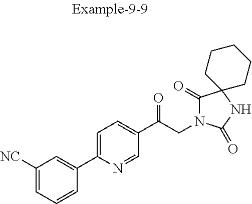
C1([NC])=CC=CC(C2=CC=C(C(CN3C(=O)C4(NC3=O)CCCCC4)=O)C=N2)=C1
